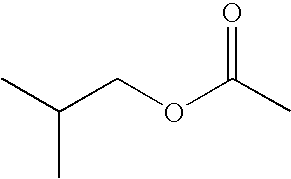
C(OC(C)=O)C(C)C
